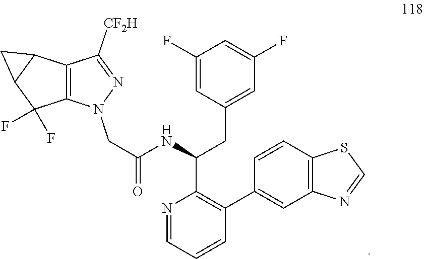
N1=CC=CC(C2=CC3=C(C=C2)SC=N3)=C1C(NC(=O)CN1C2=C(C([CF2H])=N1)C1C(C2(F)F)C1)CC1=CC(F)=CC(F)=C1
